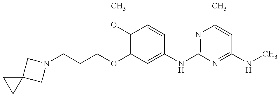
N1(CCCOC2=C(OC)C=CC(NC3=NC(C)=CC(NC)=N3)=C2)CC2(C1)CC2
